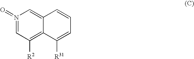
N1(=O)=CC([R2])=C2C(=C1)C=CC=C2[R31]
